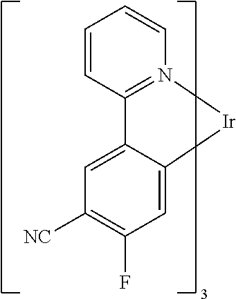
C1=CC=CC2=N1[Ir]C1=CC(F)=C([NC])C=C21
